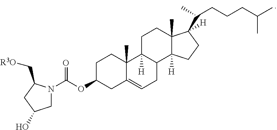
C1C(OC(N2CC(O)CC2C[R3O])=O)CC2=CCC3C([H])(C2(C)C1)CCC1(C)C3([H])CCC1([H])C(C)CCCC(C)C
